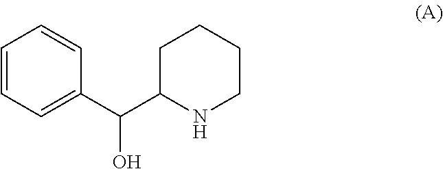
C1=CC=C(C(C2NCCCC2)O)C=C1
